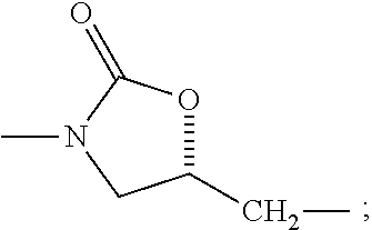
C1(CC)OC(=O)N(C)C1
